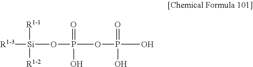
[R1-3][Si](OP(OP(O)(=O)O)(=O)O)([R1-1])[R1-2]
